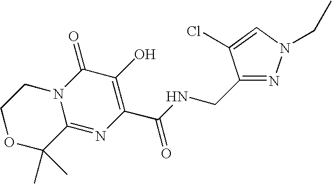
O1C(C)(C)C2=NC(C(NCC3=NN(CC)C=C3Cl)=O)=C(O)C(=O)N2CC1
